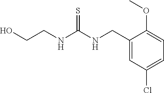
C1(CNC(NCCO)=S)=CC(Cl)=CC=C1OC
